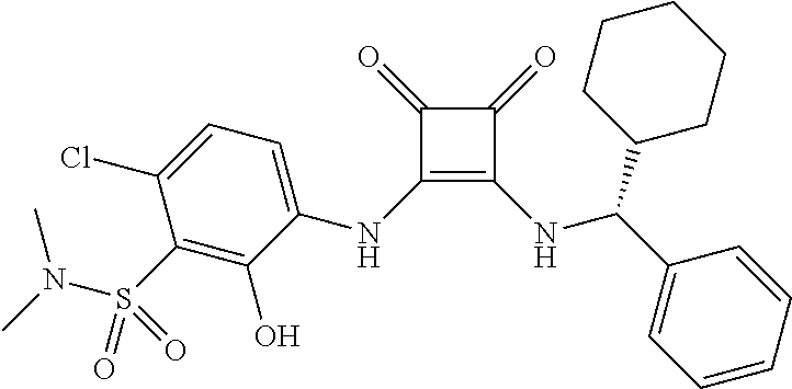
C(C1=CC=CC=C1)(NC1=C(NC2=CC=C(Cl)C(S(N(C)C)(=O)=O)=C2O)C(=O)C1=O)C1CCCCC1
